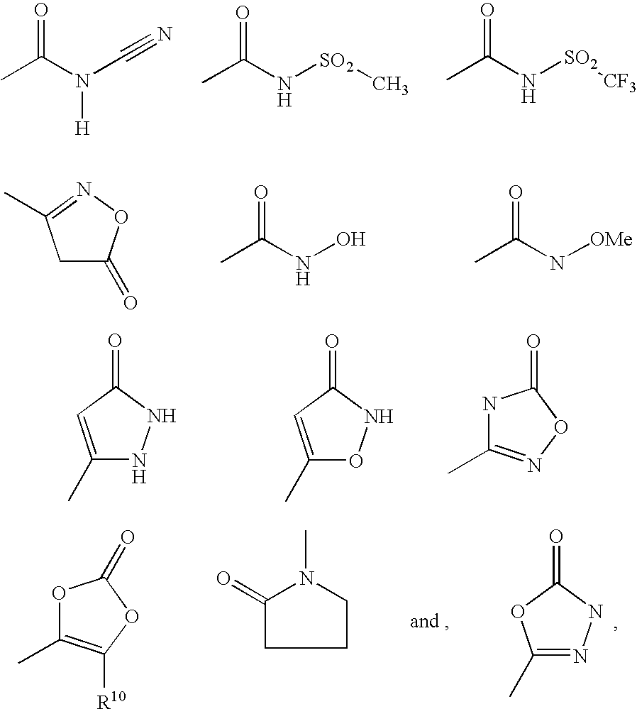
CC(N(C#N)[H])=O.CC(N[SO2]C)=O.CC(N[SO2][CF3])=O.C1C(=O)ON=C1C.CC(NO)=O.CC(N[OMe])=O.C1(C)=CC(=O)NN1.C1(C)=CC(=O)NO1.N1C(C)=NOC1=O.O1C(C)=C([R10])OC1=O.C1(C)=NNC(=O)O1.C1(=O)CCCN1C
